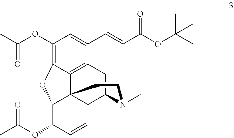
CC(OC1C=CC2C34C1OC1=C(OC(C)=O)C=C(C=CC(OC(C)(C)C)=O)C(=C31)CC2N(C)CC4)=O
